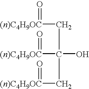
C(C([(n)C4H9OC]=O)(O)C[(n)C4H9OC]=O)[(n)C4H9OC]=O
